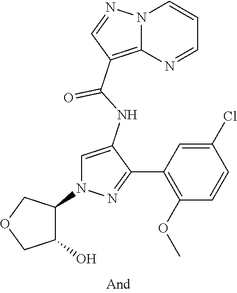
N12C(=C(C(NC3=CN(C4COCC4O)N=C3C3=C(OC)C=CC(Cl)=C3)=O)C=N1)N=CC=C2
